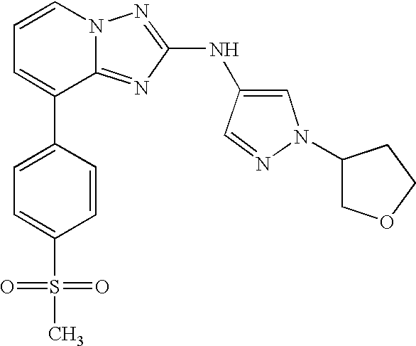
C1=CN2C(=NC(NC3=CN(C4COCC4)N=C3)=N2)C(C2=CC=C(S(=O)(C)=O)C=C2)=C1
